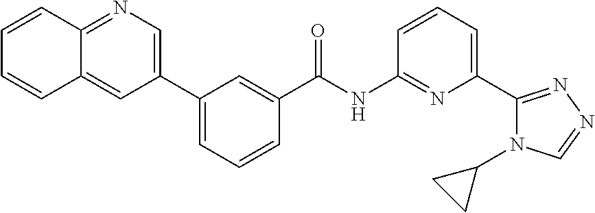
C1(C2=CN=C3C(=C2)C=CC=C3)=CC=CC(C(NC2=NC(C3=NN=CN3C3CC3)=CC=C2)=O)=C1
